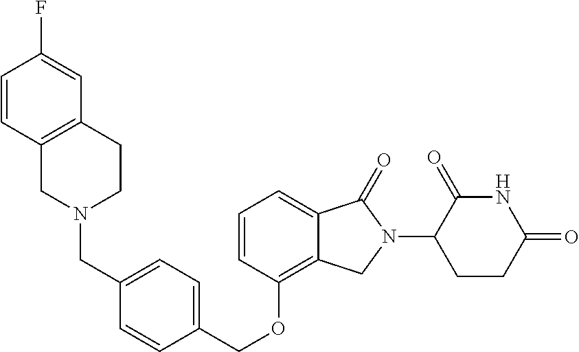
C(OC1=C2C(=CC=C1)C(=O)N(C1C(=O)NC(=O)CC1)C2)C1=CC=C(CN2CC3=C(CC2)C=C(F)C=C3)C=C1
